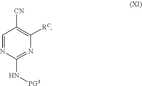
C1=NC(N[PG3])=NC([RC])=C1[CN]
